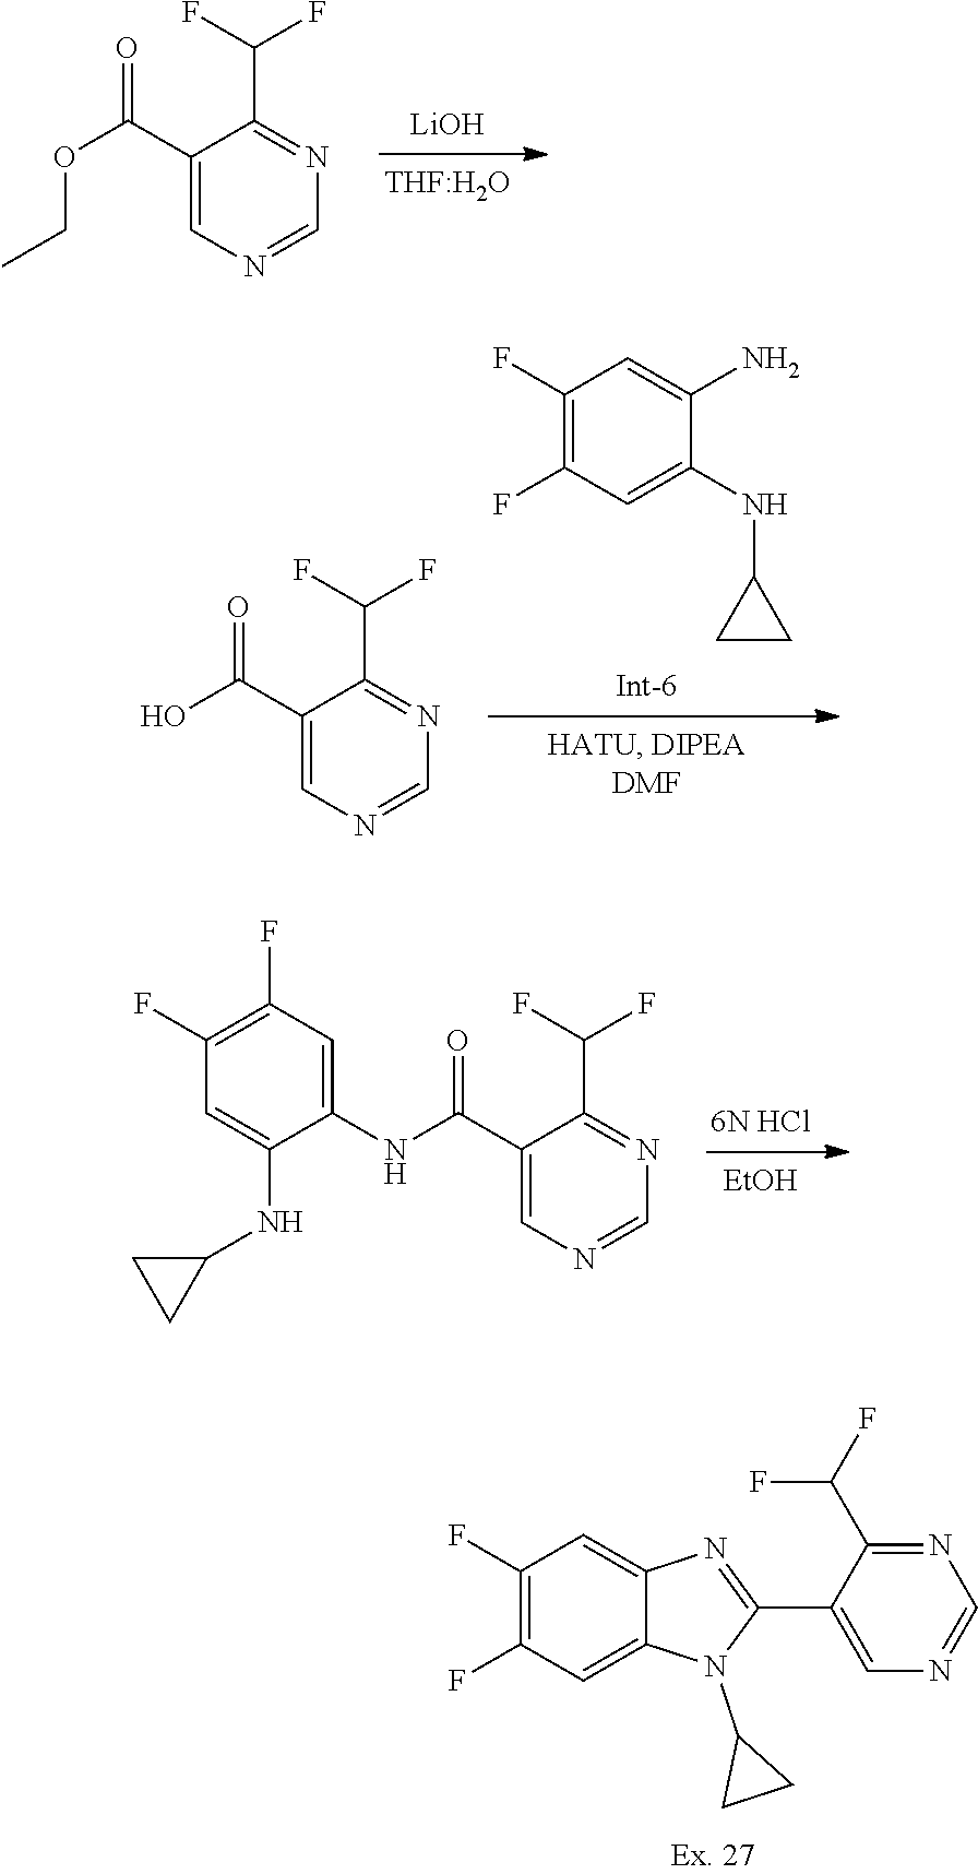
[LiOH].[THF:H2O].C1(C(OCC)=O)=CN=CN=C1C(F)F.C1(F)=C(F)C=C(NC2CC2)C(N)=C1.C1(C(O)=O)=CN=CN=C1C(F)F.[6N HCl].[EtOH].C1(C(NC2=CC(F)=C(F)C=C2NC2CC2)=O)=CN=CN=C1C(F)F.C1(F)=C(F)C=C2C(=C1)N=C(C1=CN=CN=C1C(F)F)N2C1CC1
